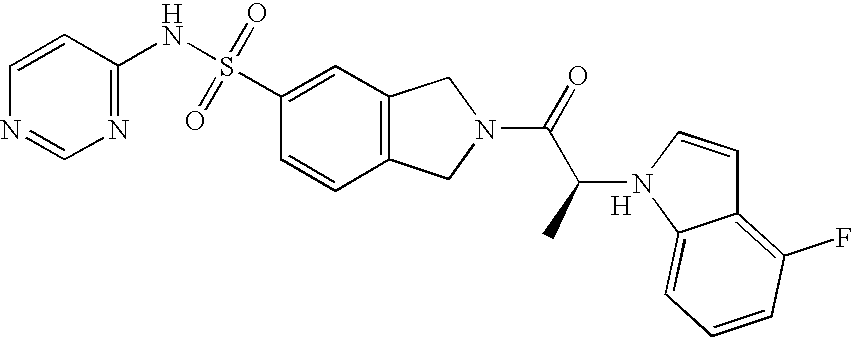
C1(NS(C2=CC3=C(C=C2)CN(C(=O)C(C)N2C4=CC=CC(F)=C4C=C2)C3)(=O)=O)=NC=NC=C1.[H]
